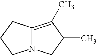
C12=C(C)C(C)CN1CCC2
